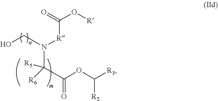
N([R]C(=O)O[R])(C([R5])([R6])C(=O)OC([R3])[R2])CO
